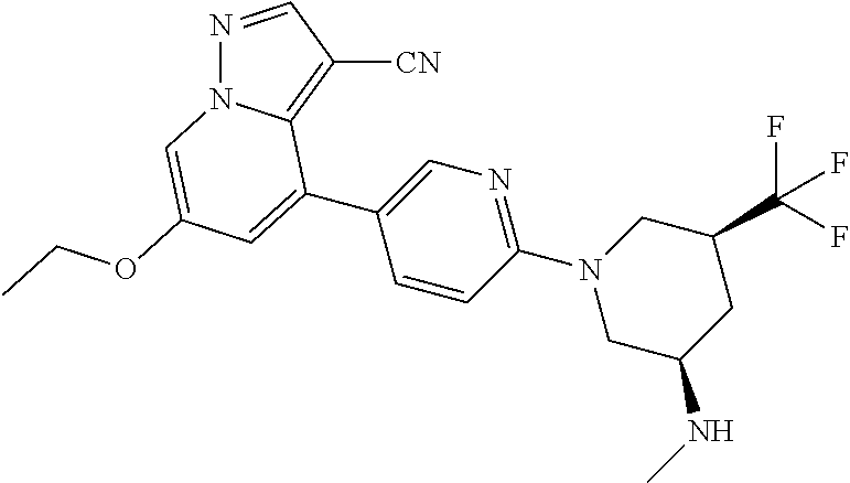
N1=CC([CN])=C2N1C=C(OCC)C=C2C1=CN=C(N2CC(C(F)(F)F)CC(NC)C2)C=C1
